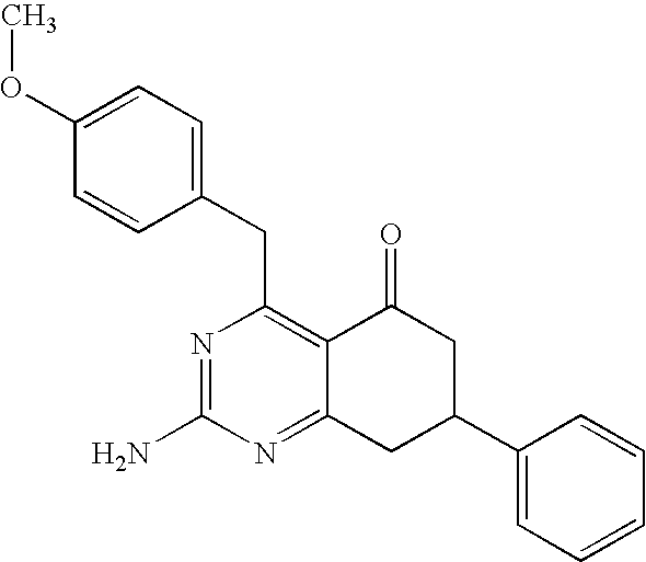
C1(C2CC(=O)C3=C(CC4=CC=C(OC)C=C4)N=C(N)N=C3C2)=CC=CC=C1
